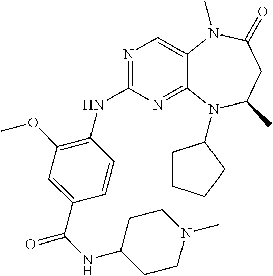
N1=C(NC2=C(OC)C=C(C(=O)NC3CCN(C)CC3)C=C2)N=C2C(=C1)N(C)C(=O)CC(C)N2C1CCCC1
